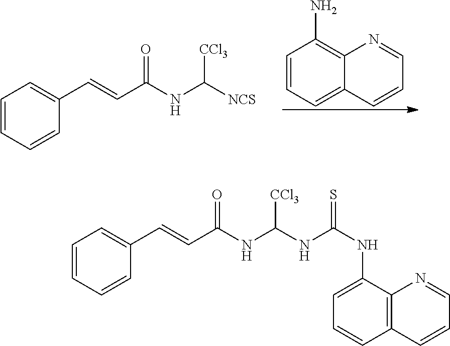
C1=CC=CC(C=CC(NC([NCS])[CCl3])=O)=C1.NC1=C2C(=CC=C1)C=CC=N2.C1=CC=CC(C=CC(NC(NC(NC2=CC=CC3=C2N=CC=C3)=S)[CCl3])=O)=C1
